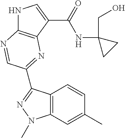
N1C2=C(C(C(=O)NC3(CO)CC3)=C1)N=C(C1=NN(C)C3=C1C=CC(C)=C3)C=N2
